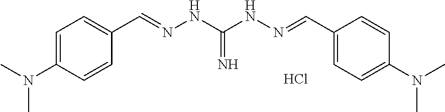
C1=C(N(C)C)C=CC(C=NNC(NN=CC2=CC=C(N(C)C)C=C2)=N)=C1.Cl
